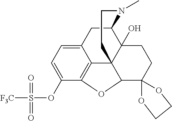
C12=CC=C(OS([F3C])(=O)=O)C3=C1C14C(O)(C(C2)N(C)CCC1)CCC1(C4O3)OCCO1
